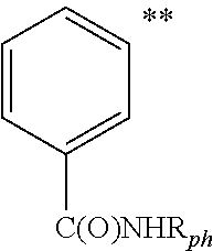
C1=CC([C(O)NHRph])=CC=C1
